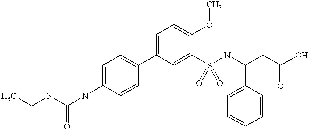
C1=CC(C2=CC=C(OC)C(S(NC(CC(O)=O)C3=CC=CC=C3)(=O)=O)=C2)=CC=C1NC(NCC)=O
